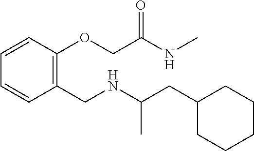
C1(CC(NCC2=C(OCC(NC)=O)C=CC=C2)C)CCCCC1
